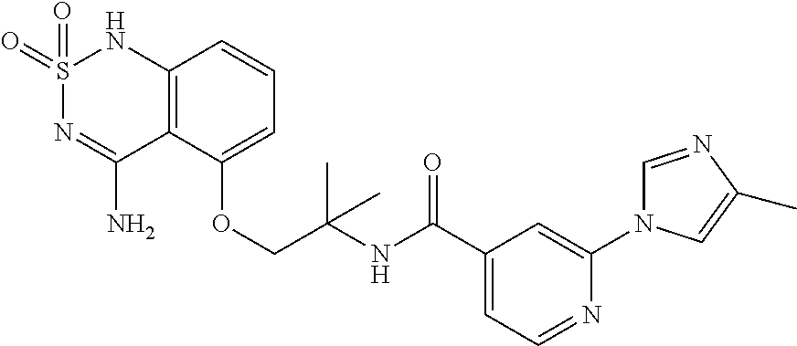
S1(=O)(=O)N=C(N)C2=C(N1)C=CC=C2OCC(C)(C)NC(C1=CC=NC(N2C=NC(C)=C2)=C1)=O
